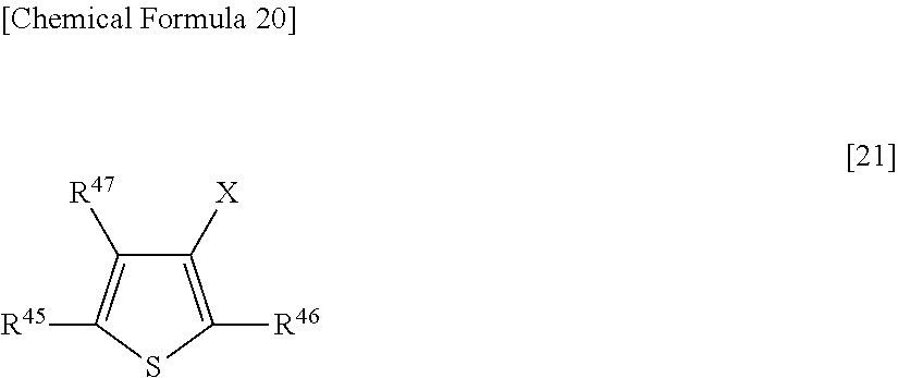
C1([X])=C([R46])SC([R45])=C1[R47]
